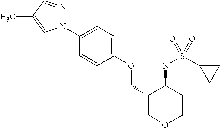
N1(C2=CC=C(OCC3COCCC3NS(C3CC3)(=O)=O)C=C2)N=CC(C)=C1
